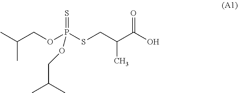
S=P(OCC(C)C)(SCC(C(O)=O)C)OCC(C)C
